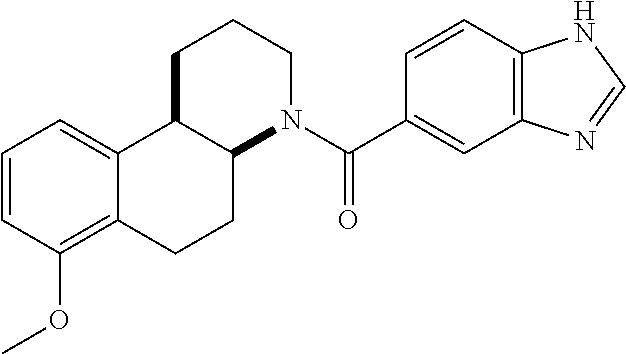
C1=CC(OC)=C2C(=C1)C1C(CC2)N(C(C2=CC3=C(C=C2)NC=N3)=O)CCC1
